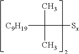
[C9H19]C(C)(C)[Sx]
